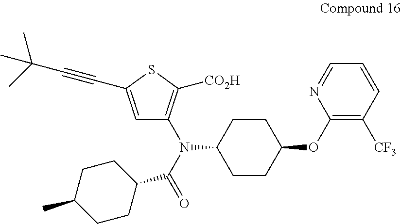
C1=C(C#CC(C)(C)C)SC([CO2H])=C1N(C(=O)C1CCC(C)CC1)C1CCC(OC2=C([CF3])C=CC=N2)CC1
